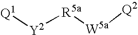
[Q1][Y2][R5a][W5a][Q2]
